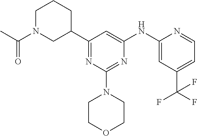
C1(C2CCCN(C(C)=O)C2)=NC(N2CCOCC2)=NC(NC2=CC(C(F)(F)F)=CC=N2)=C1
